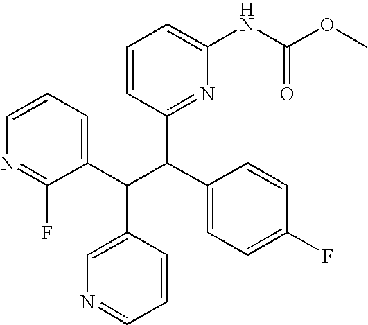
C1=CC=C(C(C(C2=CC=C(F)C=C2)C2=NC(NC(OC)=O)=CC=C2)C2=CN=CC=C2)C(F)=N1
